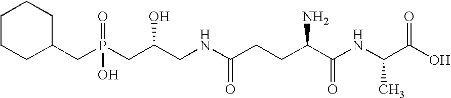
C1CCC(CP(CC(CNC(CCC(C(NC(C(O)=O)C)=O)N)=O)O)(O)=O)CC1
